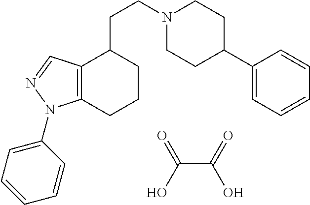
O=C(O)C(=O)O.N1(CCC2CCCC3=C2C=NN3C2=CC=CC=C2)CCC(C2=CC=CC=C2)CC1
